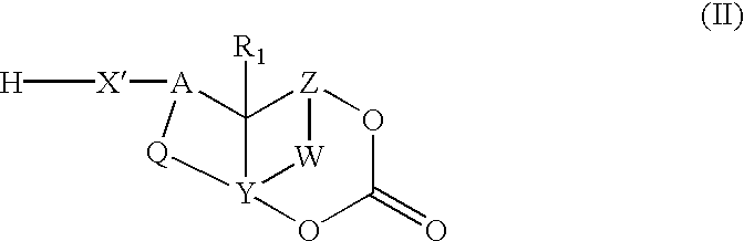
[H][X][A]1C2([R1])[Z]3OC(=O)O[Y]2([Q]1)[W]3
